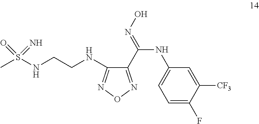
CS(NCCNC1=NON=C1C(NC1=CC=C(F)C([CF3])=C1)=NO)(=O)=N
